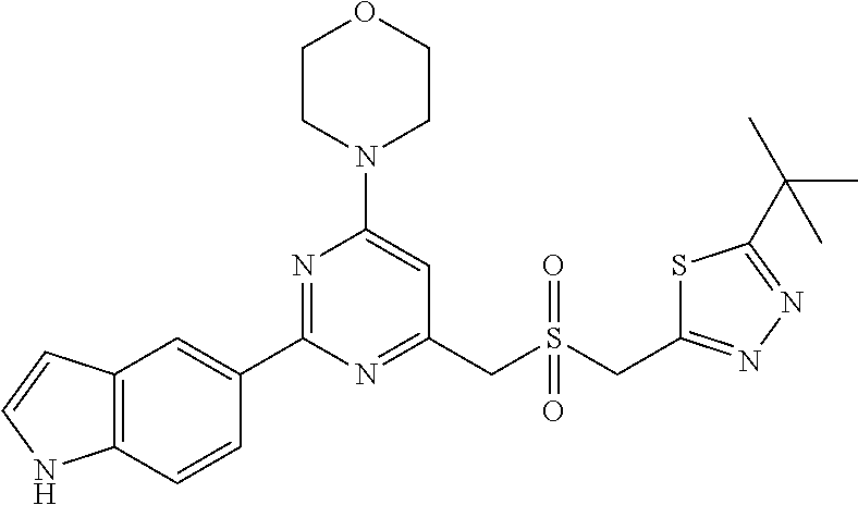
C1CN(C2=CC(CS(CC3=NN=C(C(C)(C)C)S3)(=O)=O)=NC(C3=CC4=C(C=C3)NC=C4)=N2)CCO1
